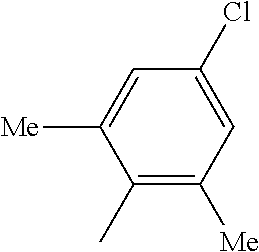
C1(C)=C([Me])C=C(Cl)C=C1[Me]
